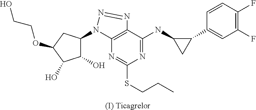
[(I) Ticagrelor].N1=C(NC2CC2C2=CC(F)=C(F)C=C2)C2=C(N=C1SCCC)N(C1CC(OCCO)C(O)C1O)N=N2
